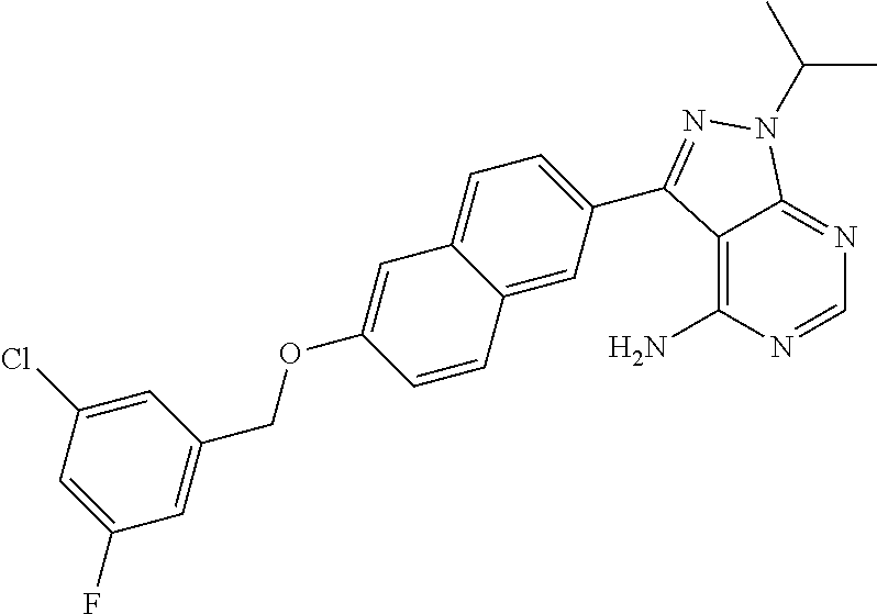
C1=NC(N)=C2C(=N1)N(C(C)C)N=C2C1=CC=C2C(=C1)C=CC(OCC1=CC(F)=CC(Cl)=C1)=C2
